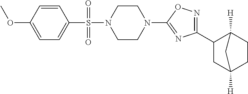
N1=C(C2CC3([H])CCC2([H])C3)N=C(N2CCN(S(=O)(C3=CC=C(OC)C=C3)=O)CC2)O1
